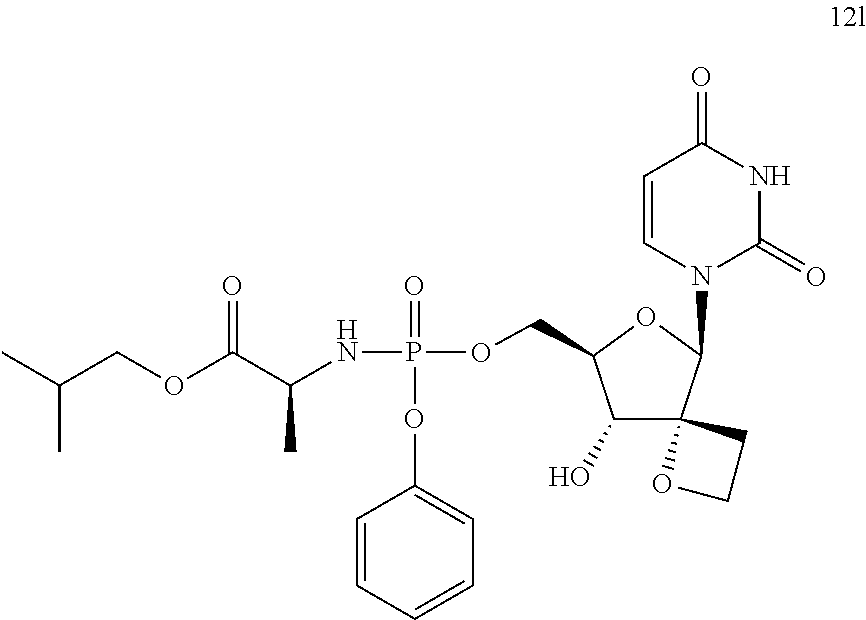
C(COC(C(NP(=O)(OC1=CC=CC=C1)OCC1C(O)C2(C(N3C=CC(=O)NC3=O)O1)CCO2)C)=O)(C)C
